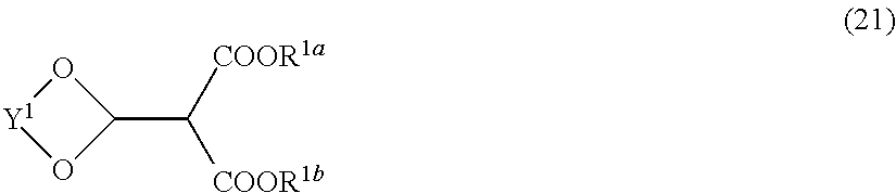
C1(C([COOR1a])[COOR1b])O[Y1]O1
